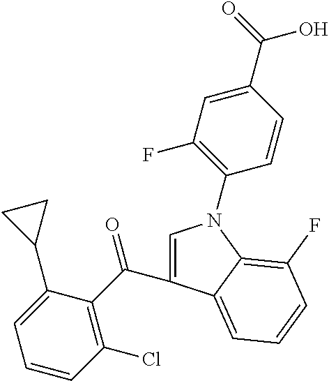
C1=C(C(C2=C(Cl)C=CC=C2C2CC2)=O)C2=CC=CC(F)=C2N1C1=C(F)C=C(C(=O)O)C=C1
